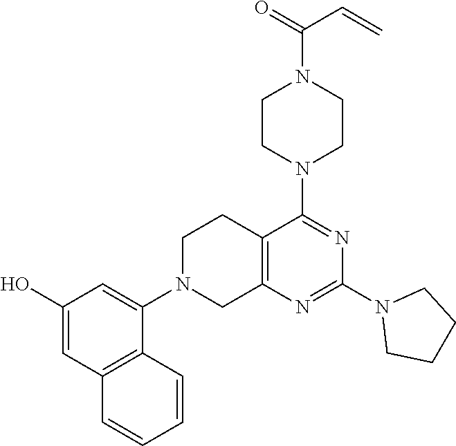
C12=C(N=C(N3CCCC3)N=C1N1CCN(C(=O)C=C)CC1)CN(C1=CC(O)=CC3=C1C=CC=C3)CC2
